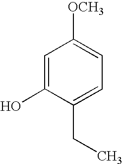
C1=C(O)C(CC)=CC=C1[OCH3]
